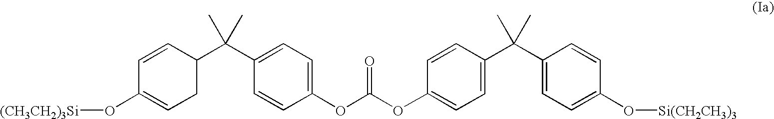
C1C(C(C2=CC=C(OC(OC3=CC=C(C(C4=CC=C(O[Si(CH2CH3)3])C=C4)(C)C)C=C3)=O)C=C2)(C)C)C=CC(O[(CH3CH2)3Si])=C1
